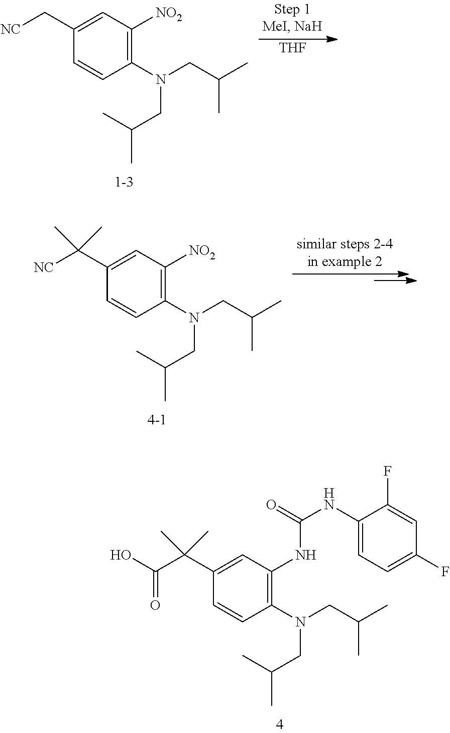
C1(N(CC(C)C)CC(C)C)=C([NO2])C=C(C[NC])C=C1.[THF].C1(N(CC(C)C)CC(C)C)=C([NO2])C=C(C([NC])(C)C)C=C1.C1(N(CC(C)C)CC(C)C)=C(NC(NC2=CC=C(F)C=C2F)=O)C=C(C(C(O)=O)(C)C)C=C1
